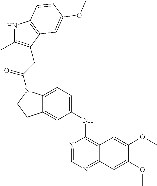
C12=CC=C(NC3=C4C(=NC=N3)C=C(OC)C(OC)=C4)C=C1CCN2C(CC1=C(C)NC2=C1C=C(OC)C=C2)=O
